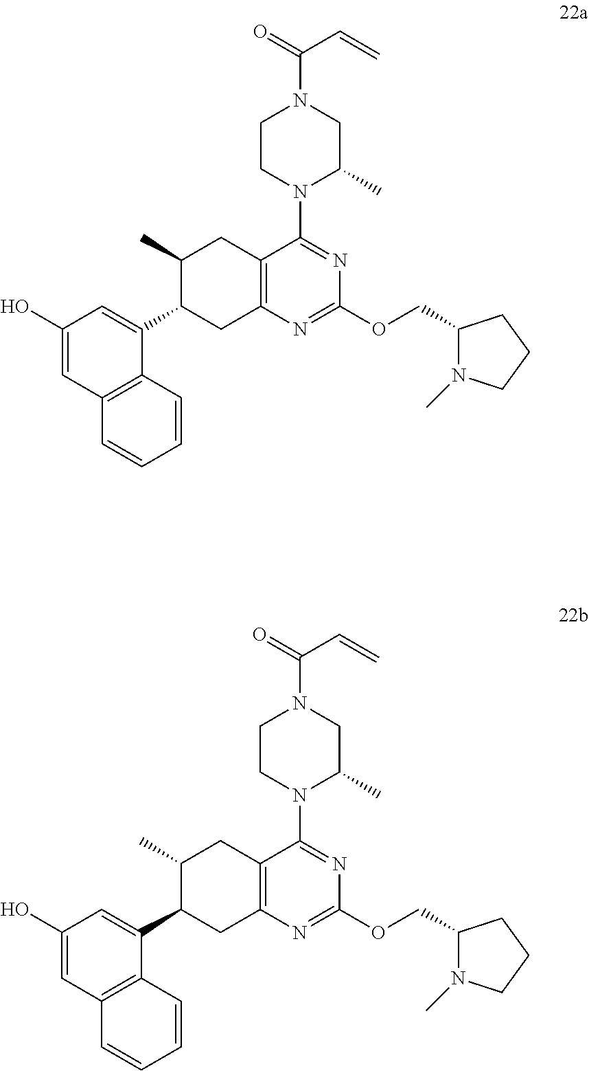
C1(O)=CC2=C(C(C3CC4=C(CC3C)C(N3C(C)CN(C(=O)C=C)CC3)=NC(OCC3N(C)CCC3)=N4)=C1)C=CC=C2.C1(O)=CC2=C(C(C3CC4=C(CC3C)C(N3C(C)CN(C(=O)C=C)CC3)=NC(OCC3N(C)CCC3)=N4)=C1)C=CC=C2
